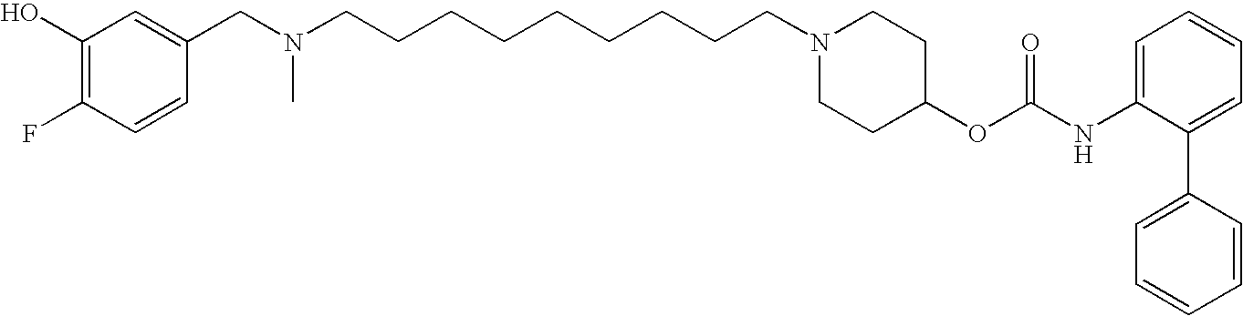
C1(CN(CCCCCCCCCN2CCC(OC(NC3=CC=CC=C3C3=CC=CC=C3)=O)CC2)C)=CC(O)=C(F)C=C1
